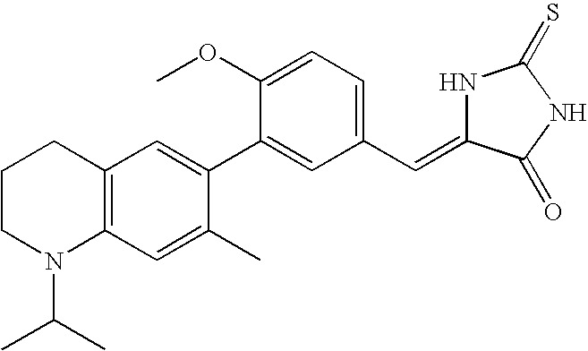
C1CN(C(C)C)C2=C(C1)C=C(C1=CC(C=C3NC(=S)NC3=O)=CC=C1OC)C(C)=C2
